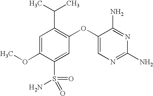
C1=C(OC)C(S(=O)(N)=O)=CC(OC2=CN=C(N)N=C2N)=C1C(C)C
